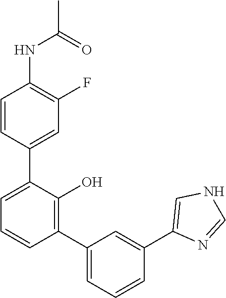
C1(NC(C)=O)=C(F)C=C(C2=CC=CC(C3=CC=CC(C4=CNC=N4)=C3)=C2O)C=C1
